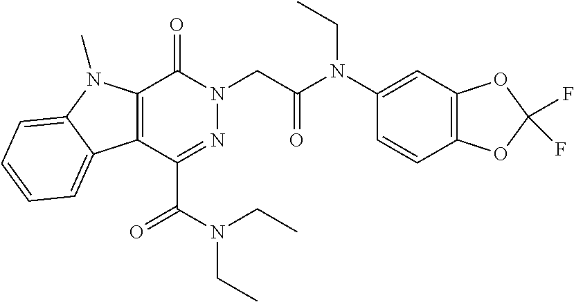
C12=C(C(C(N(CC)CC)=O)=NN(CC(N(CC)C3=CC4=C(C=C3)OC(F)(F)O4)=O)C1=O)C1=CC=CC=C1N2C
